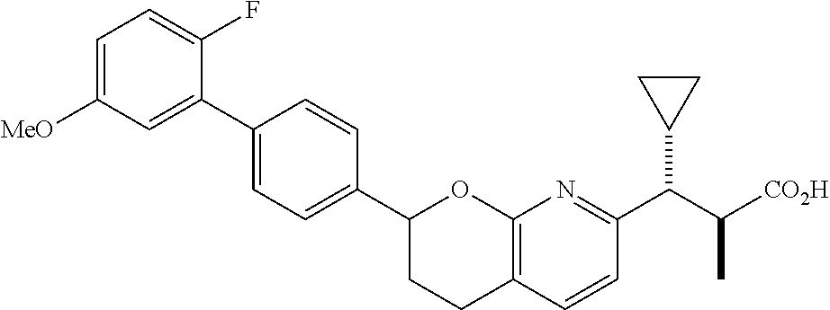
C1=C([MeO])C=C(C2=CC=C(C3CCC4=C(O3)N=C(C(C([CO2H])C)C3CC3)C=C4)C=C2)C(F)=C1
